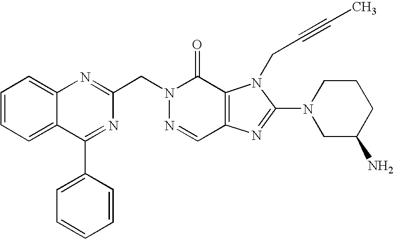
C(N1N=CC2=C(C1=O)N(CC#CC)C(N1CC(N)CCC1)=N2)C1=NC2=CC=CC=C2C(C2=CC=CC=C2)=N1
